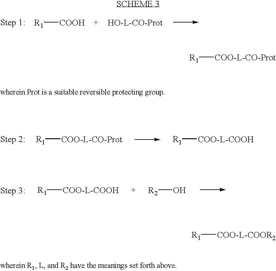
[R1][COOH].[R1][COO-L-CO-Prot].[R1][COO-L-COOH].[R1][COO-L-COOH].[R2]O.[R1][COO-L-CO-Prot].[R1][COO-L-COOR2]
